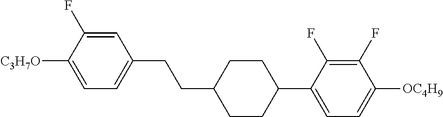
C1=C(F)C([C3H7O])=CC=C1CCC1CCC(C2=CC=C([OC4H9])C(F)=C2F)CC1
